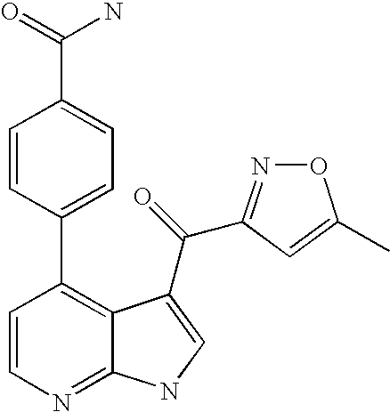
C1=CN=C2C(=C1C1=CC=C(C(=O)N)C=C1)C(C(=O)C1=NOC(C)=C1)=CN2
